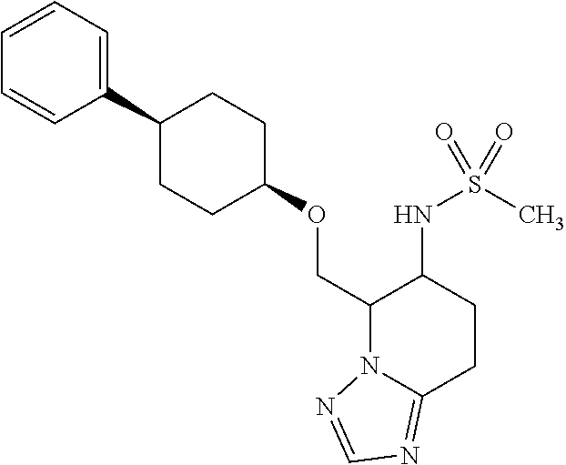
C(C1N2C(=NC=N2)CCC1NS(C)(=O)=O)OC1CCC(C2=CC=CC=C2)CC1
